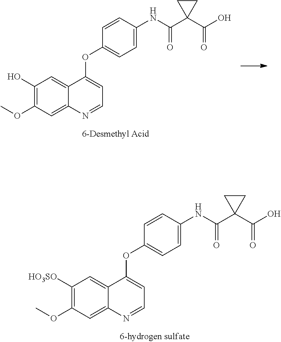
C1([HO3SO])=C(OC)C=C2C(=C1)C(OC1=CC=C(NC(C3(C(O)=O)CC3)=O)C=C1)=CC=N2.C1(O)=C(OC)C=C2C(=C1)C(OC1=CC=C(NC(C3(C(O)=O)CC3)=O)C=C1)=CC=N2
